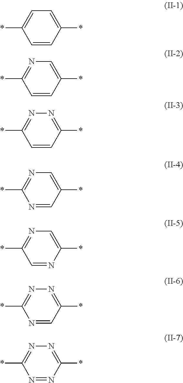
C1=CC(*)=CC=C1*.C1=CC(*)=CN=C1*.C1=CC(*)=NN=C1*.N1=CC(*)=CN=C1*.C1=NC(*)=CN=C1*.N1=CC(*)=NN=C1*.N1=NC(*)=NN=C1*
